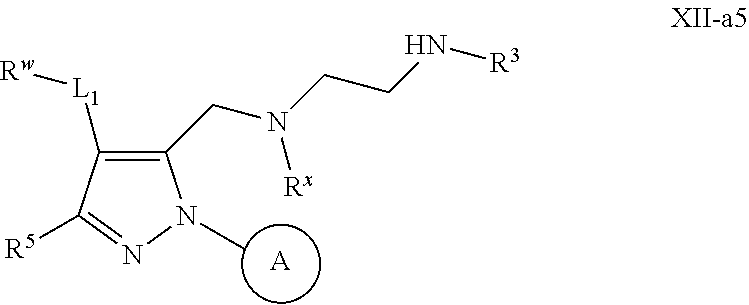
C1(CN(CCN[R3])[Rx])=C([L1][Rw])C([R5])=NN1C.[A]
